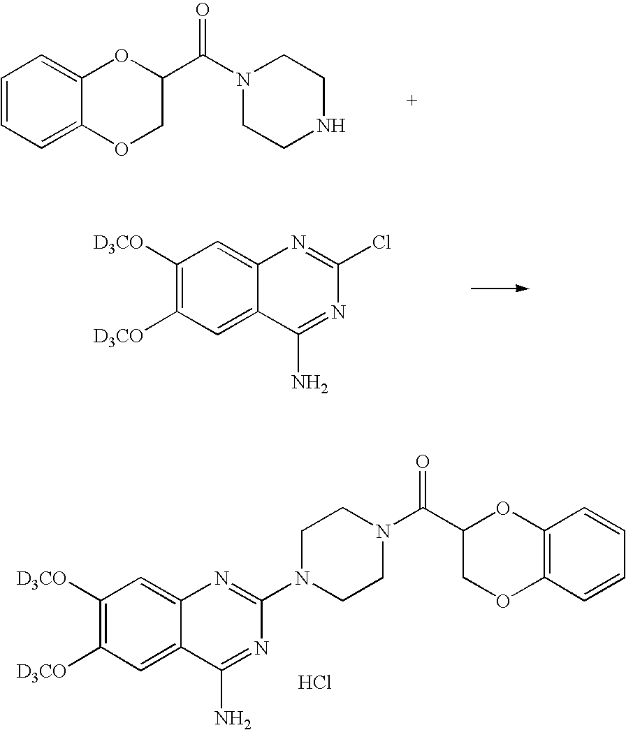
C1=CC=C2C(=C1)OC(C(N1CCNCC1)=O)CO2.C1([D3CO])=C([D3CO])C=C2C(=C1)N=C(Cl)N=C2N.Cl.C1([D3CO])=C([D3CO])C=C2C(=C1)N=C(N1CCN(C(=O)C3OC4=C(C=CC=C4)OC3)CC1)N=C2N
